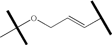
C(OCC=CC(C)C)(C)(C)C
